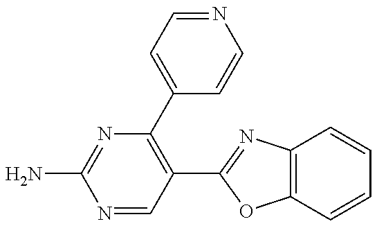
N1=CC(C2=NC3=C(O2)C=CC=C3)=C(C2=CC=NC=C2)N=C1N
